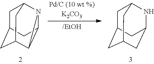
C1C2CC3C4C(N4C1C3)C2.C1C2CC3CC(NC1C3)C2
